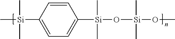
C1=CC([Si](C)(C)C)=CC=C1[Si](O[Si](OC)(C)C)(C)C
